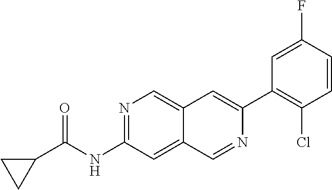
N1=C(NC(C2CC2)=O)C=C2C(=C1)C=C(C1=C(Cl)C=CC(F)=C1)N=C2
